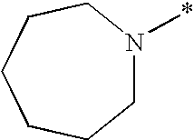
C1N(*)CCCCC1
